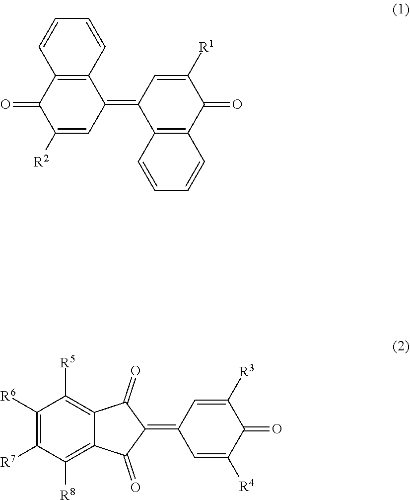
C12=C(C=CC=C1)C(=C1C3=C(C(=O)C([R1])=C1)C=CC=C3)C=C([R2])C2=O.C1([R6])=C([R7])C([R8])=C2C(=C1[R5])C(=O)C(=C1C=C([R4])C(=O)C([R3])=C1)C2=O
